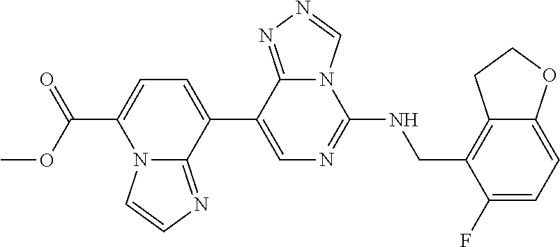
C1(C2=CC=C(C(OC)=O)N3C2=NC=C3)=CN=C(NCC2=C3C(=CC=C2F)OCC3)N2C1=NN=C2
